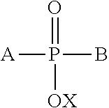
[A]P(B)(=O)[OX]
